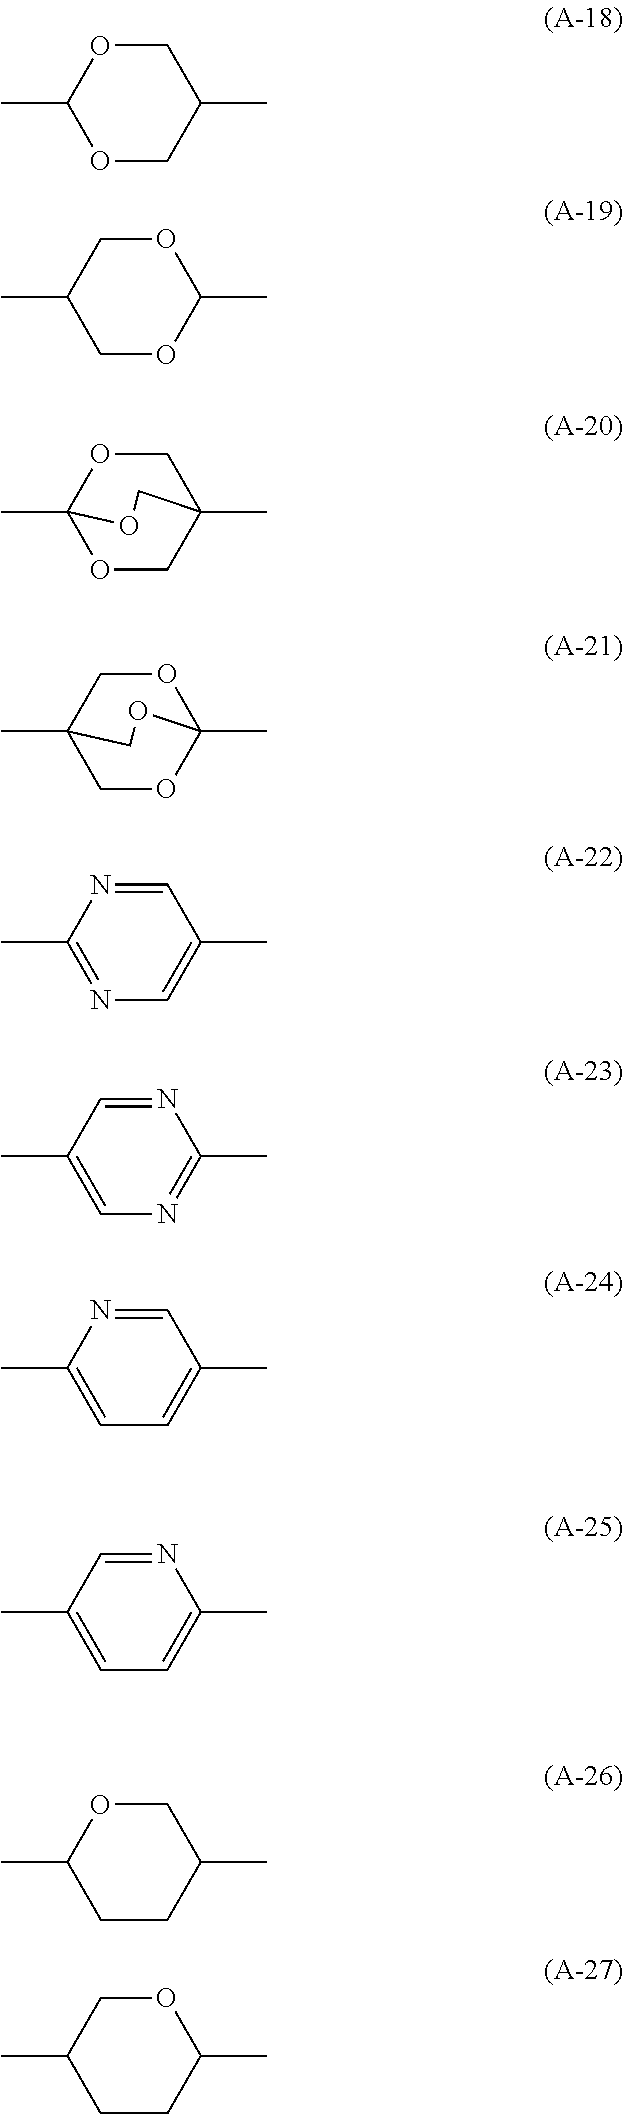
CC1OCC(C)CO1.CC1COC(C)OC1.C1OC2(C)OCC1(C)CO2.O1CC2(C)COC1(C)OC2.CC1=NC=C(C)C=N1.CC1=CN=C(C)N=C1.CC1=CC=C(C)C=N1.CC1=CC=C(C)N=C1.CC1OCC(C)CC1.CC1COC(C)CC1
